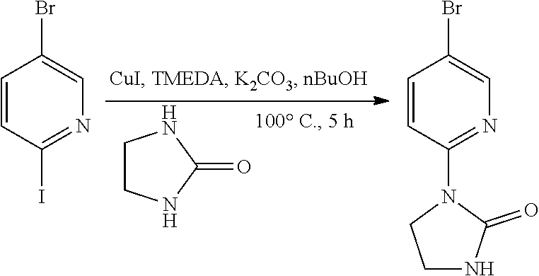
C1CNC(=O)N1.C1=CC(I)=NC=C1Br.C1=CC(N2CCNC2=O)=NC=C1Br
